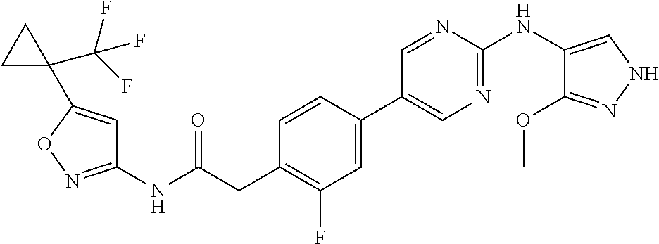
C1(NC(=O)CC2=C(F)C=C(C3=CN=C(NC4=CNN=C4OC)N=C3)C=C2)=NOC(C2(C(F)(F)F)CC2)=C1
